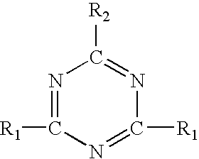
[R2]C1=NC([R1])=NC([R1])=N1
